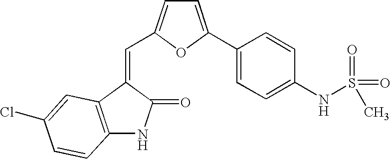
C(C1=CC=C(C2=CC=C(NS(C)(=O)=O)C=C2)O1)=C1C(=O)NC2=C1C=C(Cl)C=C2
